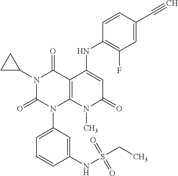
N1(C2CC2)C(=O)N(C2=CC=CC(NS(CC)(=O)=O)=C2)C2=C(C1=O)C(NC1=C(F)C=C(C#C)C=C1)=CC(=O)N2C
